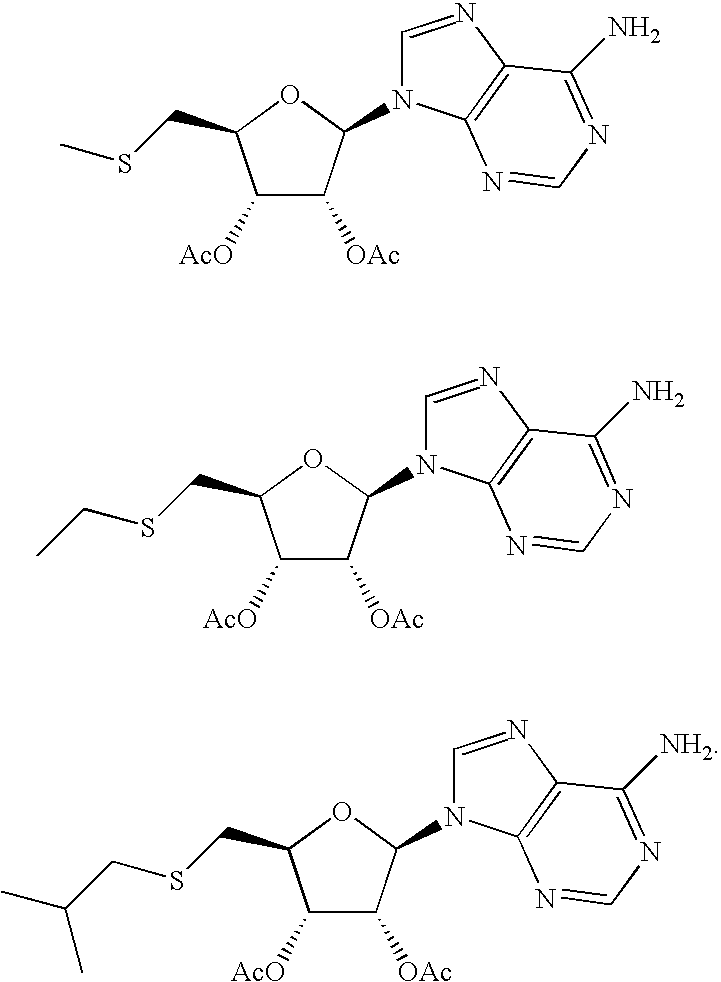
C1([AcO])C([OAc])C(N2C=NC3=C2N=CN=C3N)OC1CSC.C1([AcO])C([OAc])C(N2C=NC3=C2N=CN=C3N)OC1CSCC.C1([AcO])C([OAc])C(N2C=NC3=C2N=CN=C3[NH2])OC1CSCC(C)C
